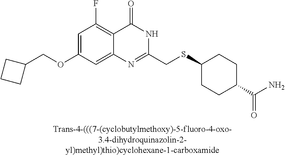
[Trans-4-(((7-(cyclobutylmethoxy)-5-fluoro-4-oxo-3.4-dihydroquinazolin-2-yl)methyl)thio)cyclohexane-1-carboxamide].C1(OCC2CCC2)=CC(F)=C2C(=C1)N=C(CSC1CCC(C(N)=O)CC1)NC2=O
